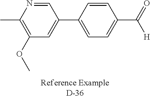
C1=NC(C)=C(OC)C=C1C1=CC=C(C(=O)[H])C=C1
